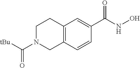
C(=O)(N1CC2=C(CC1)C=C(C(NO)=O)C=C2)[tBu]
